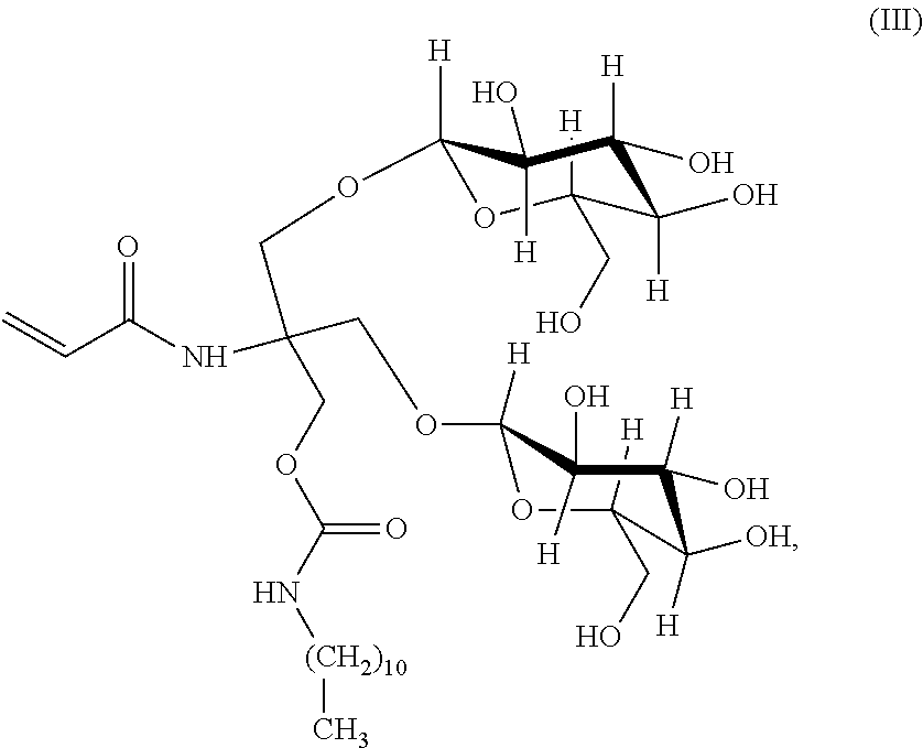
C1(CO)([H])OC(OCC(NC(C=C)=O)(COC2([H])C(O)([H])C([H])(O)C([OH])([H])C([H])(CO)O2)COC(=O)N[(CH2)10]C)([H])C(O)([H])C(O)([H])C1([H])O
